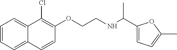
C1=CC=C2C(=C1)C(Cl)=C(OCCNC(C1=CC=C(C)O1)C)C=C2
